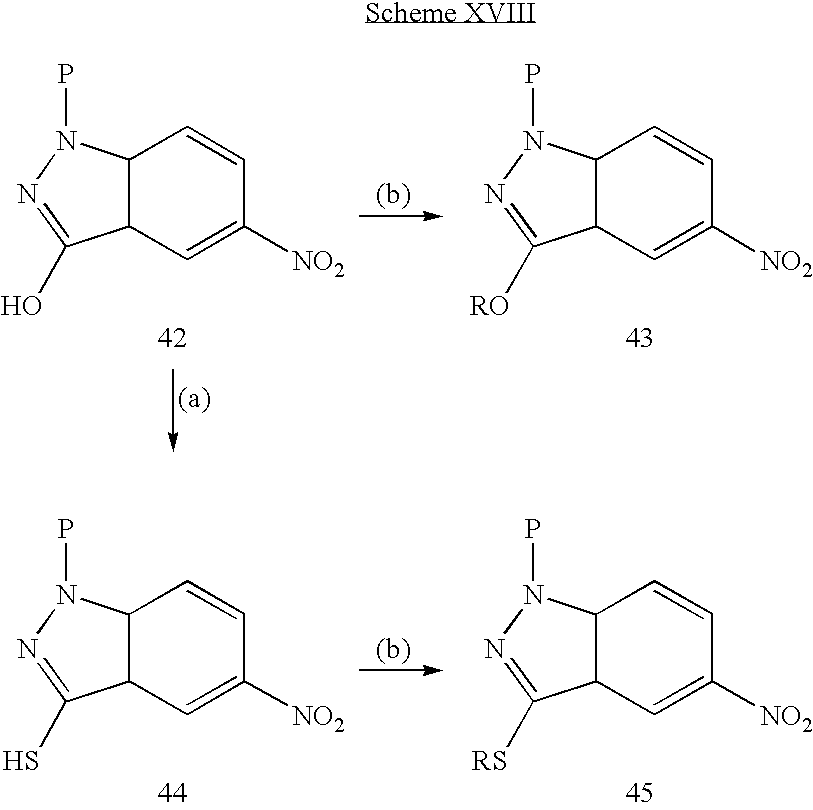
C12C(C=C([NO2])C=C1)C(O)=NN2P.C12C(C=C([NO2])C=C1)C([RO])=NN2P.C12C(C=C([NO2])C=C1)C(S)=NN2P.C12C(C=C([NO2])C=C1)C([RS])=NN2P
